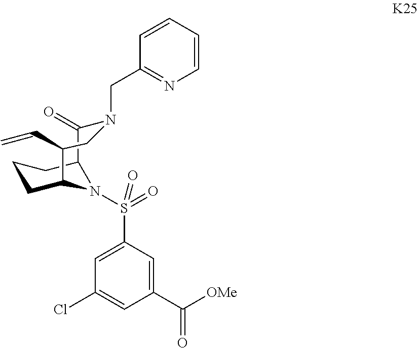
C1CC2N(S(C3=CC(Cl)=CC(C([OMe])=O)=C3)(=O)=O)C(C1)C(=O)N(CC1=NC=CC=C1)CC2C=C
